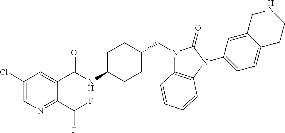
C1(Cl)=CN=C(C(F)F)C(C(NC2CCC(CN3C4=C(N(C5=CC=C6C(=C5)CNCC6)C3=O)C=CC=C4)CC2)=O)=C1
